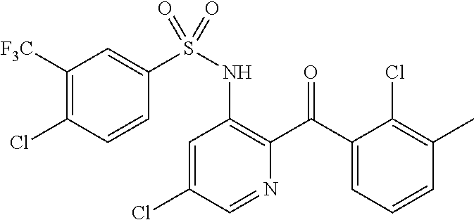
C1=C(Cl)C=NC(C(C2=CC=CC(C)=C2Cl)=O)=C1NS(=O)(C1=CC([F3C])=C(Cl)C=C1)=O
